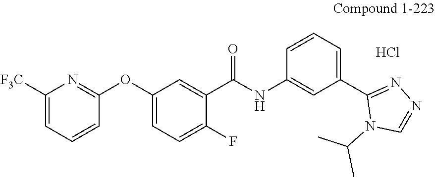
Cl.C1(OC2=NC([F3C])=CC=C2)=CC=C(F)C(C(NC2=CC(C3=NN=CN3C(C)C)=CC=C2)=O)=C1
